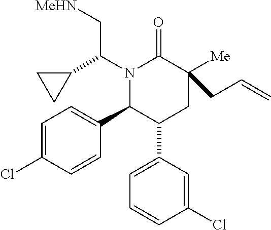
N1(C(C2CC2)C[MeHN])C(C2=CC=C(Cl)C=C2)C(C2=CC=CC(Cl)=C2)CC([Me])(CC=C)C1=O
